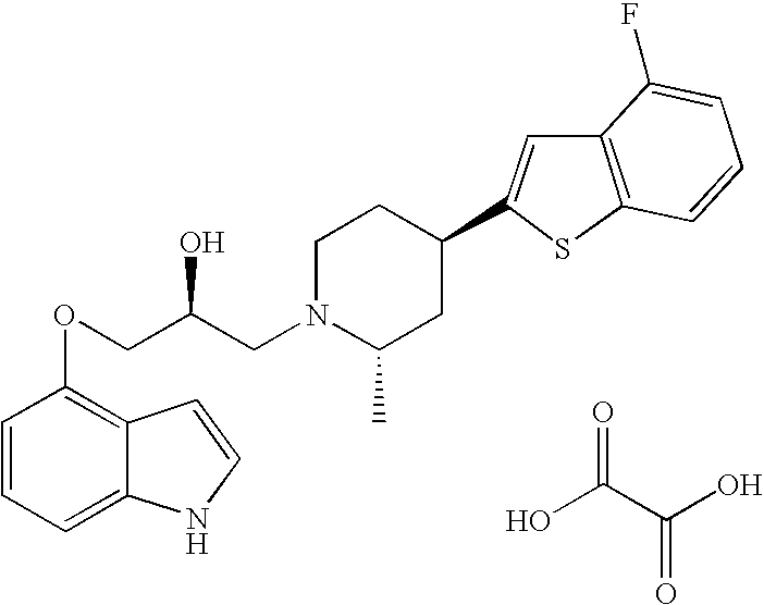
C1=CC=C2C(=C1OCC(CN1C(C)CC(C3=CC4=C(S3)C=CC=C4F)CC1)O)C=CN2.OC(C(O)=O)=O
